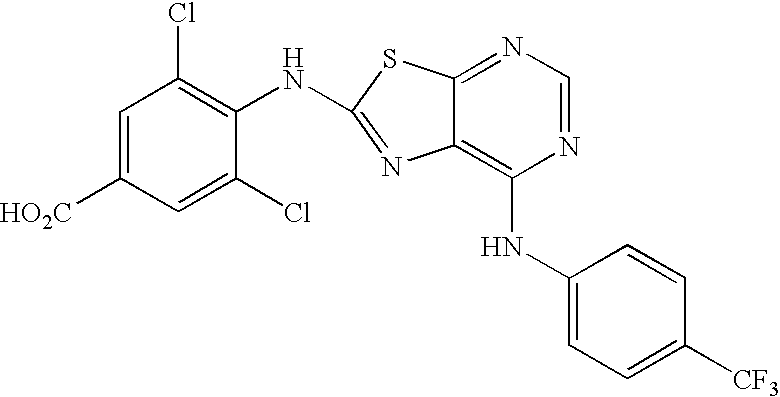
C1(NC2=C3C(=NC=N2)SC(NC2=C(Cl)C=C([HO2C])C=C2Cl)=N3)=CC=C([CF3])C=C1
